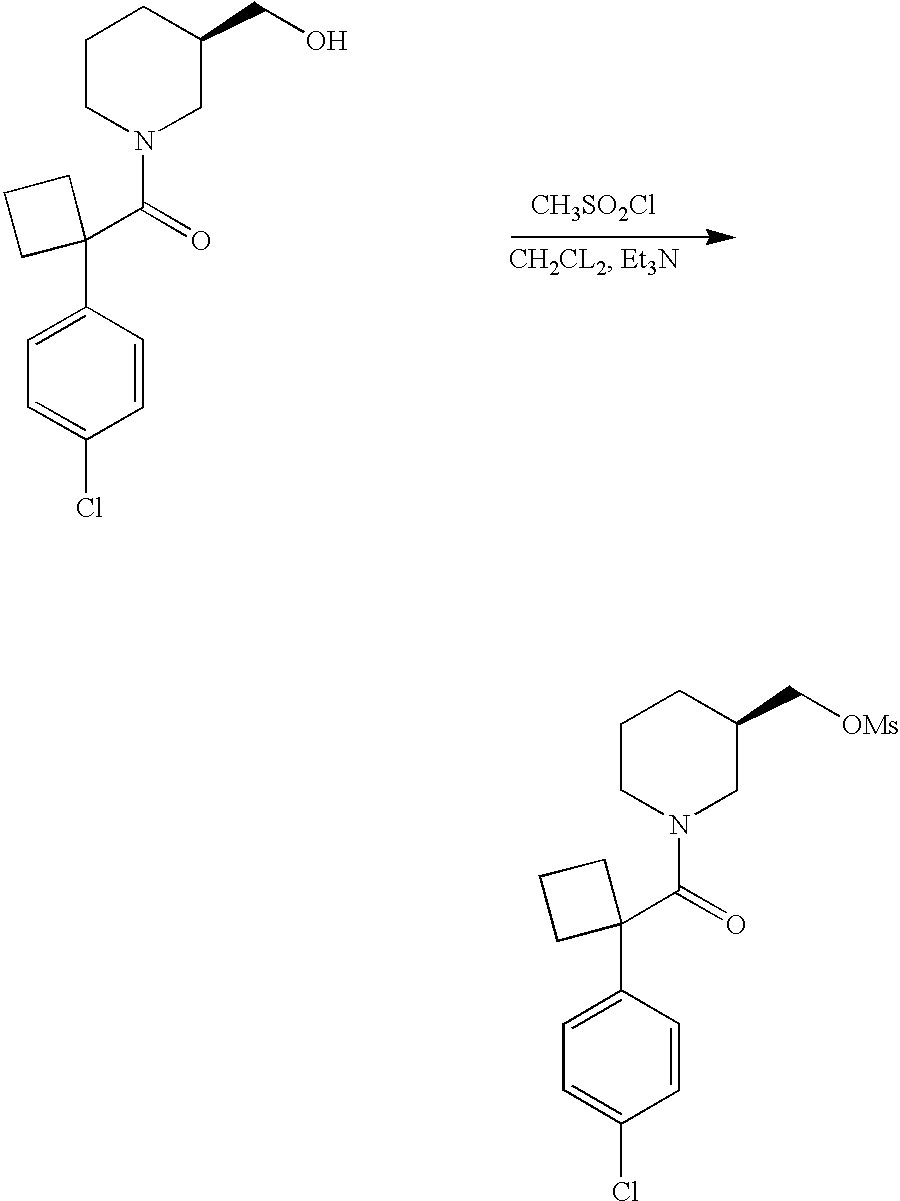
C1CN(C(=O)C2(C3=CC=C(Cl)C=C3)CCC2)CC(CO)C1.[CH3SO2Cl].C1CN(C(=O)C2(C3=CC=C(Cl)C=C3)CCC2)CC(C[OMs])C1
